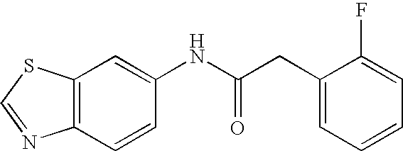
C12=C(C=C(NC(CC3=CC=CC=C3F)=O)C=C1)SC=N2
